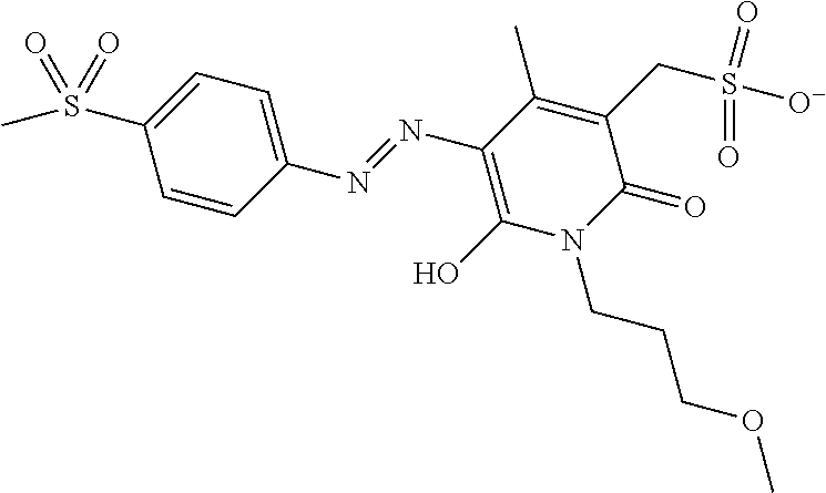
C1=CC(N=NC2=C(O)N(CCCOC)C(=O)C(CS(=O)(=O)[O-])=C2C)=CC=C1S(C)(=O)=O
